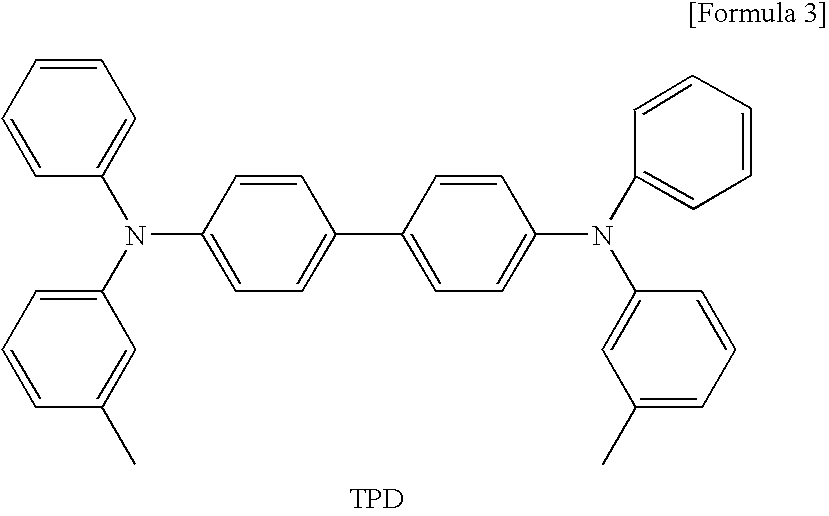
C1=C(N(C2=CC=CC=C2)C2=CC=CC(C)=C2)C=CC(C2=CC=C(N(C3=CC(C)=CC=C3)C3=CC=CC=C3)C=C2)=C1.[TPD]
